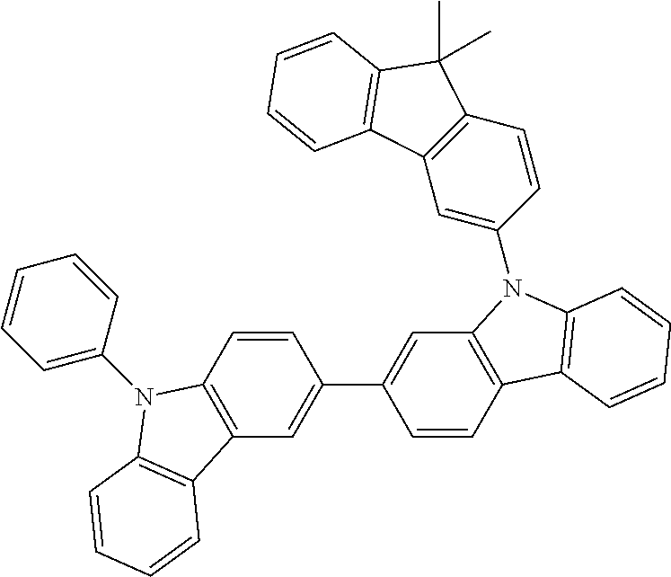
C12=C(C=CC(C3=CC4=C(C=C3)C3=C(N4C4=CC5=C(C=C4)C(C)(C)C4=C5C=CC=C4)C=CC=C3)=C1)N(C1=CC=CC=C1)C1=C2C=CC=C1
